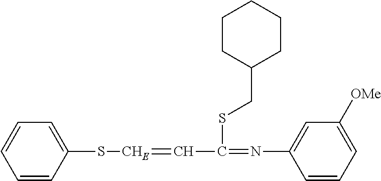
C1=CC(S[CHE]=CC(=NC2=CC([OMe])=CC=C2)SCC2CCCCC2)=CC=C1
